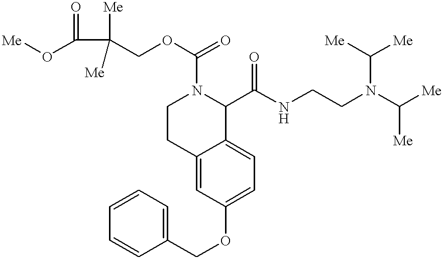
[Me]OC(=O)C(COC(=O)N1CCC2=CC(OCC3=CC=CC=C3)=CC=C2C1C(NCCN(C([Me])[Me])C([Me])[Me])=O)([Me])[Me]
